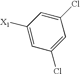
C1(Cl)=CC(Cl)=CC([X1])=C1
